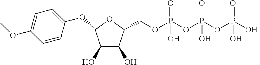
C1(O)C(O)C(COP(OP(OP([OH])(=O)O)(=O)O)(=O)O)OC1OC1=CC=C(OC)C=C1
